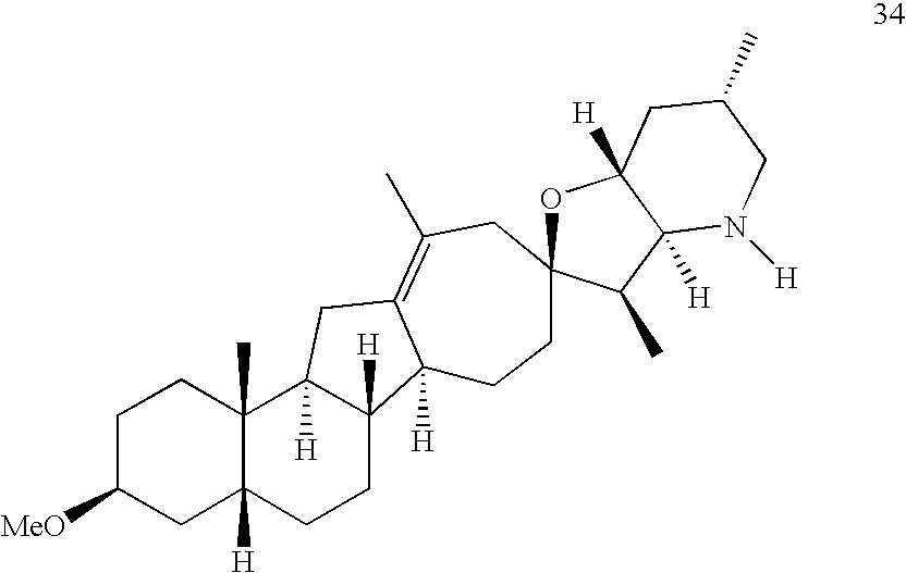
C1C([MeO])CC2([H])C(C)(C1)C1([H])C([H])(CC2)C2([H])C(=C(C)CC3(CC2)OC2([H])C([H])(C3C)N([H])CC(C)C2)C1
